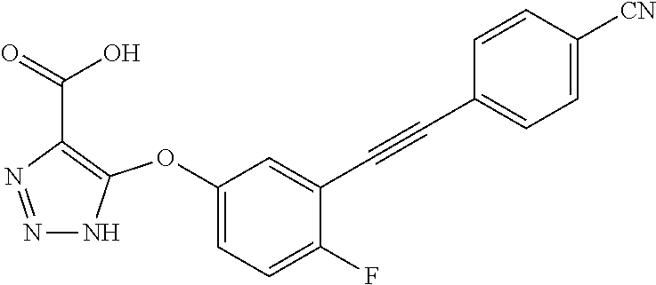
N1=NC(C(=O)O)=C(OC2=CC=C(F)C(C#CC3=CC=C([CN])C=C3)=C2)N1
